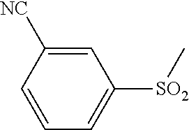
[SO2](C1=CC=CC([CN])=C1)C
